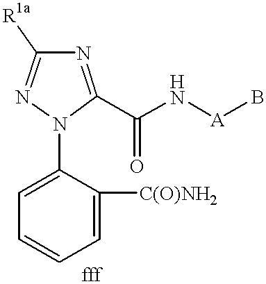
C1=C([C(O)NH2])C(N2C(C(N[A]B)=O)=NC([R1a])=N2)=CC=C1
